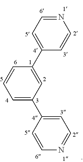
C1=C(C2=CC=NC=C2)C=CC=C1C1=CC=NC=C1
